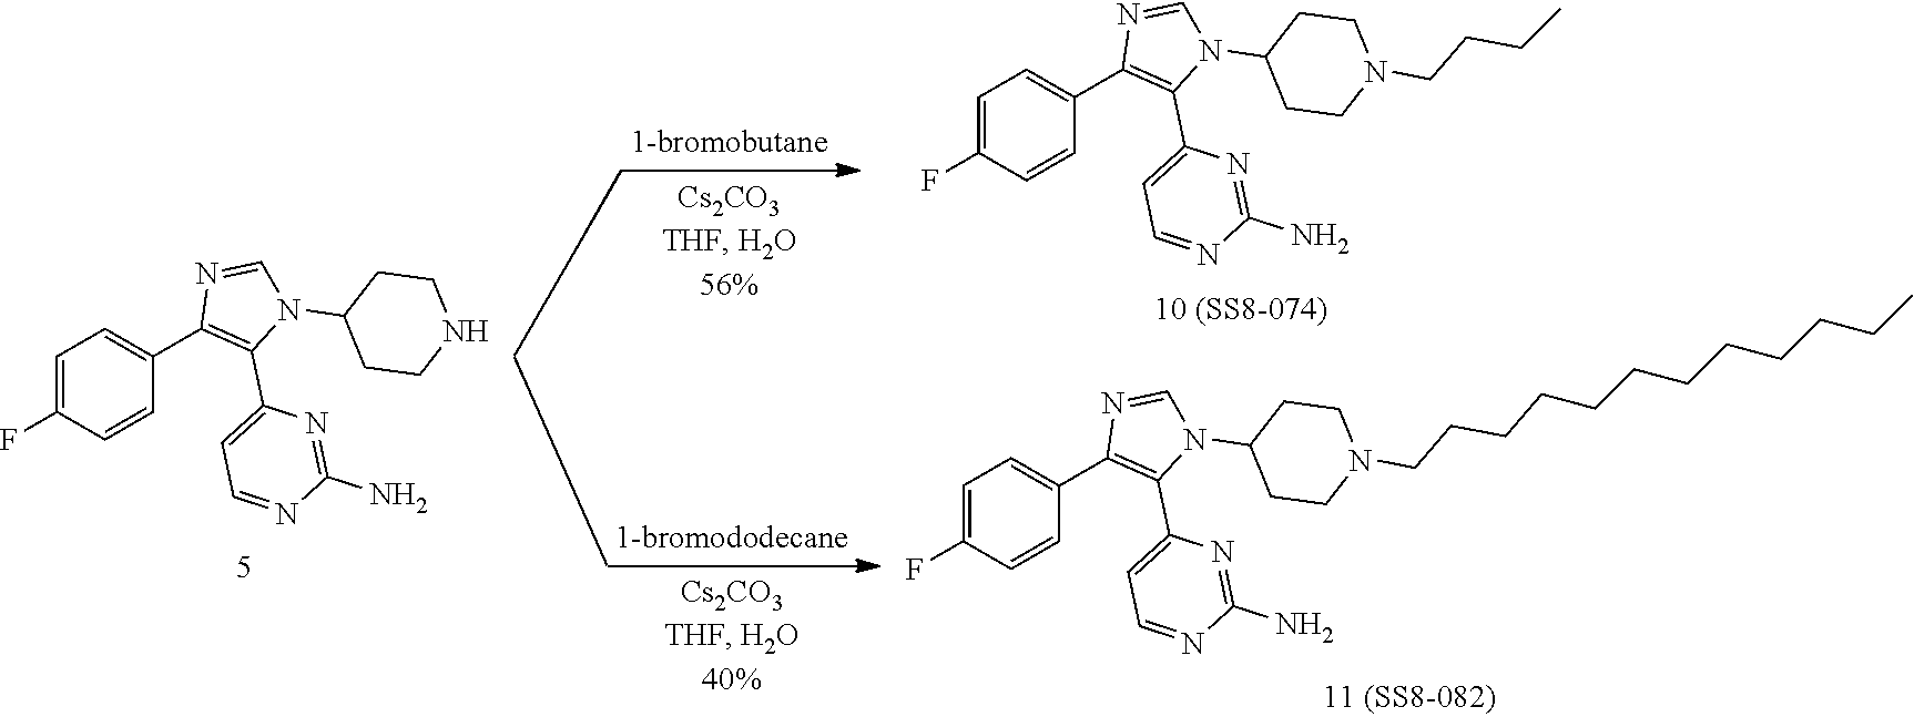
C1=C(F)C=CC(C2=C(C3=CC=NC(N)=N3)N(C3CCNCC3)C=N2)=C1.C1=C(F)C=CC(C2=C(C3=CC=NC(N)=N3)N(C3CCN(CCCCCCCCCCCC)CC3)C=N2)=C1.C1=C(F)C=CC(C2=C(C3=CC=NC(N)=N3)N(C3CCN(CCCC)CC3)C=N2)=C1
